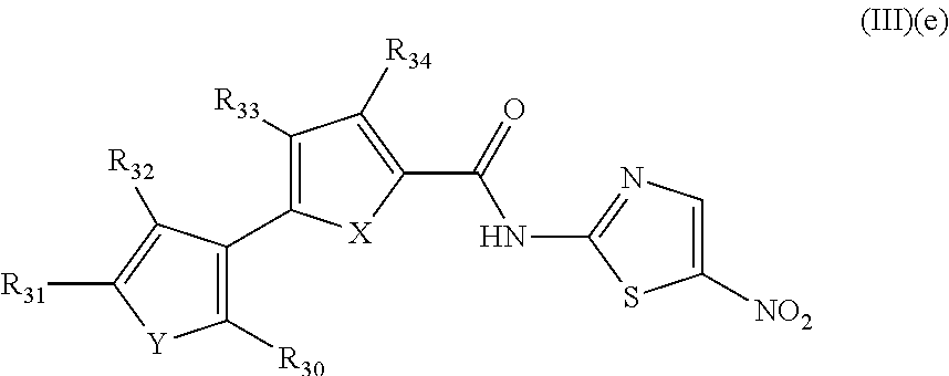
C1([R33])=C(C2=C([R30])[Y]C([R31])=C2[R32])[X]C(C(=O)NC2=NC=C([NO2])S2)=C1[R34]
